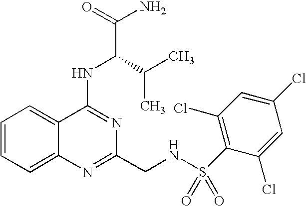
C12=CC=CC=C1C(NC(C(N)=O)C(C)C)=NC(CNS(=O)(=O)C1=C(Cl)C=C(Cl)C=C1Cl)=N2
